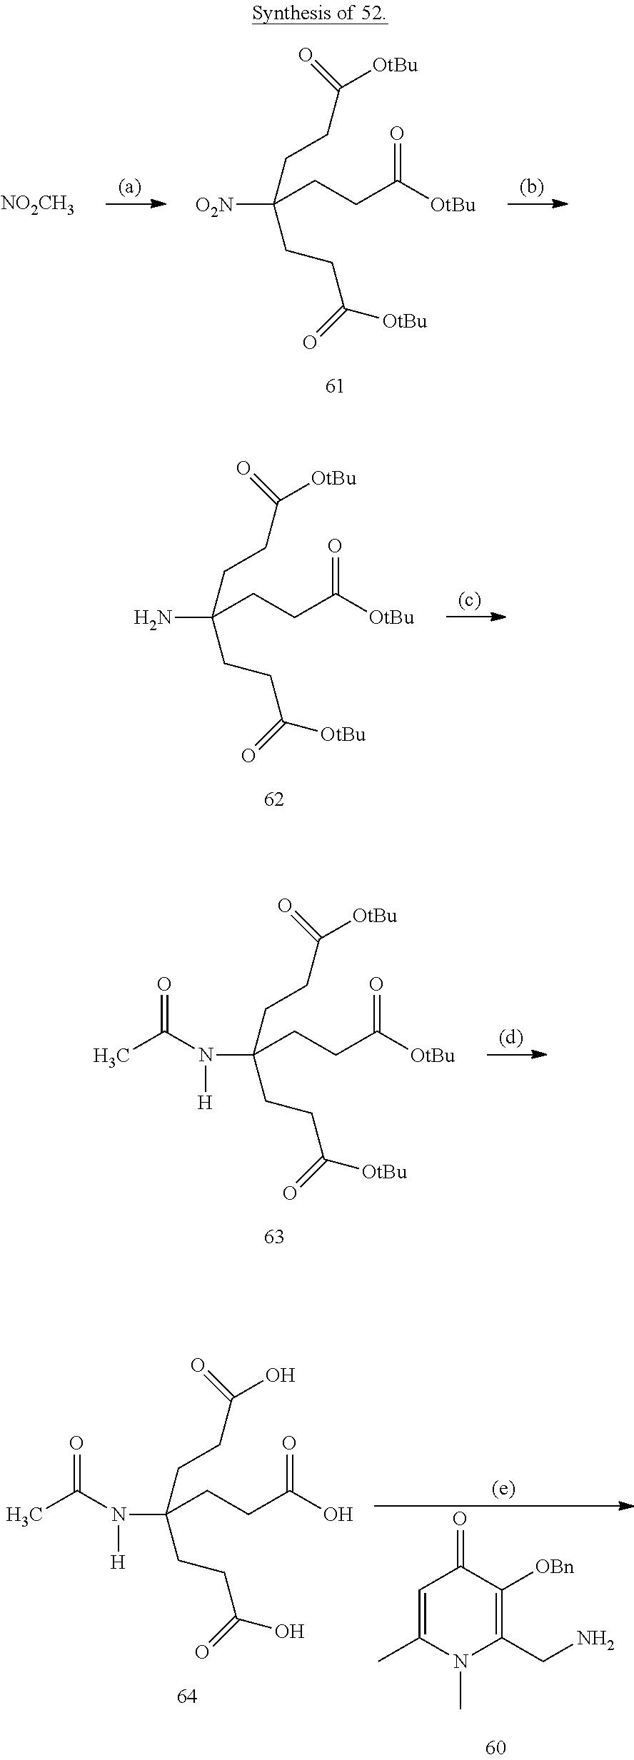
[NO2CH3].C(CCC([OtBu])=O)([O2N])(CCC([OtBu])=O)CCC([OtBu])=O.C(CCC([OtBu])=O)(N)(CCC([OtBu])=O)CCC([OtBu])=O.C(CCC([OtBu])=O)(N(C(C)=O)[H])(CCC([OtBu])=O)CCC([OtBu])=O.C(CCC(O)=O)(N(C(C)=O)[H])(CCC(O)=O)CCC(O)=O.C1=C(C)N(C)C(CN)=C([OBn])C1=O
